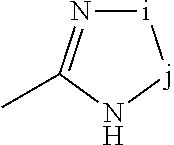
[i]1N=C(C)N[j]1
